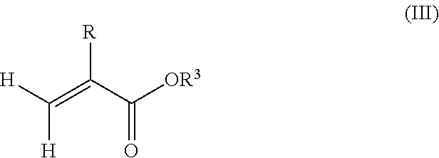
C([H])([H])=C(C([OR3])=O)[R]
